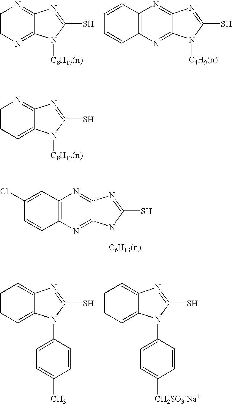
C1=CN=C2C(=N1)N=C(S)N2[C8H17(n)].C12=C(N=C3C(=N1)N=C(S)N3[C4H9(n)])C=CC=C2.C1=CC=C2C(=C1)N=C(S)N2C1=CC=C(C)C=C1.C1=CC=C2C(=C1)N=C(S)N2C1=CC=C([CH2SO3-Na+])C=C1.C1=CC=C2C(=N1)N=C(S)N2[C8H17(n)].C12=C(N=C3C(=N1)N=C(S)N3[C6H13(n)])C=CC(Cl)=C2
